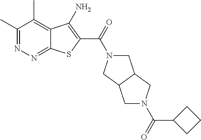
C1(C)=NN=C2C(=C1C)C(N)=C(C(=O)N1CC3C(C1)CN(C(C1CCC1)=O)C3)S2
